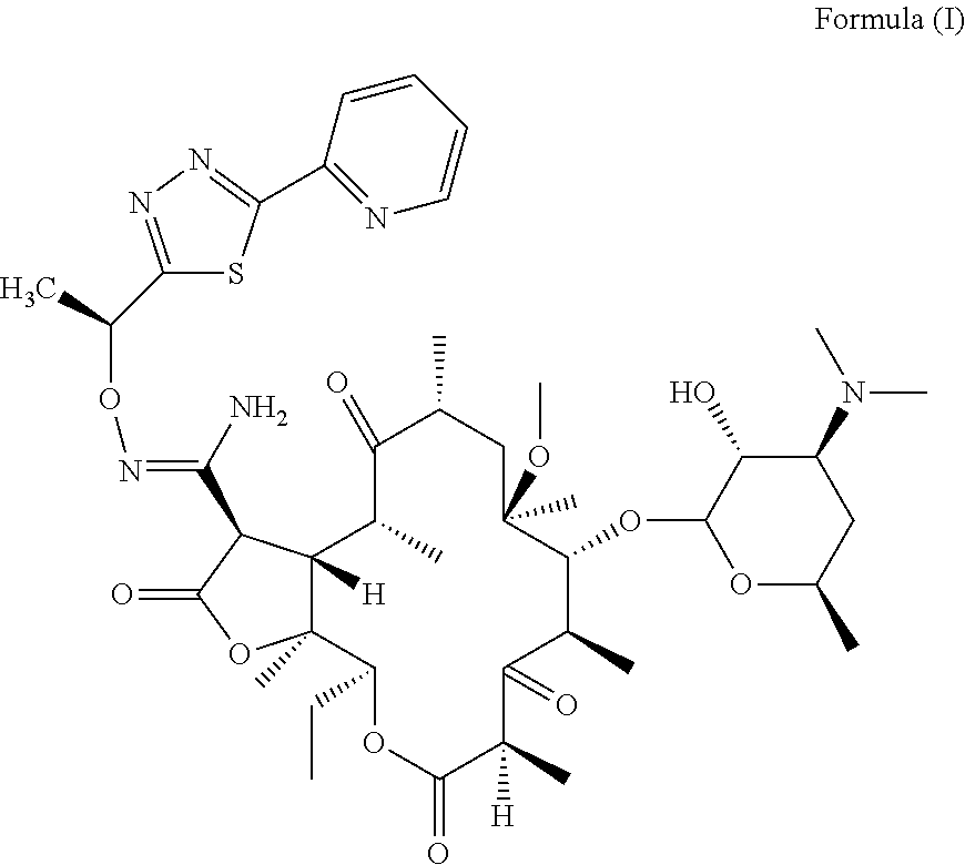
C1(=O)C(C)C2([H])C(C)(C(CC)OC(=O)C(C)([H])C(=O)C(C)C(OC3OC(C)CC(N(C)C)C3O)C(OC)(C)CC1C)OC(=O)C2C(=NOC(C)C1=NN=C(C2=NC=CC=C2)S1)N
